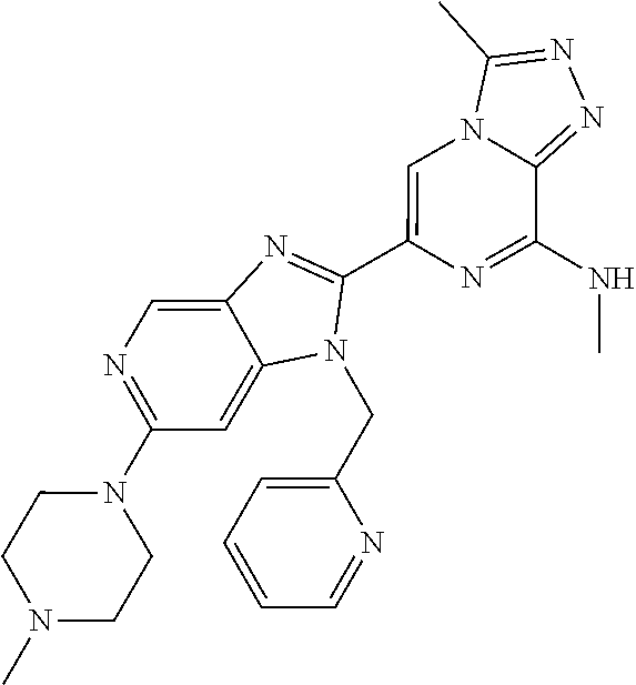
N1=C(N2CCN(C)CC2)C=C2C(=C1)N=C(C1=CN3C(=NN=C3C)C(NC)=N1)N2CC1=CC=CC=N1
